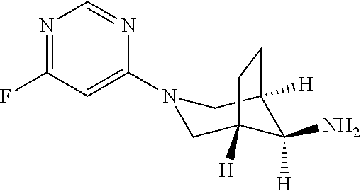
N1=C(F)C=C(N2CC3([H])C(N)([H])C([H])(C2)CC3)N=C1
